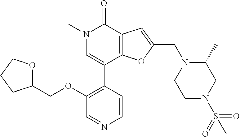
C1(OCC2OCCC2)=C(C2=CN(C)C(=O)C3=C2OC(CN2CCN(S(=O)(=O)C)CC2C)=C3)C=CN=C1
